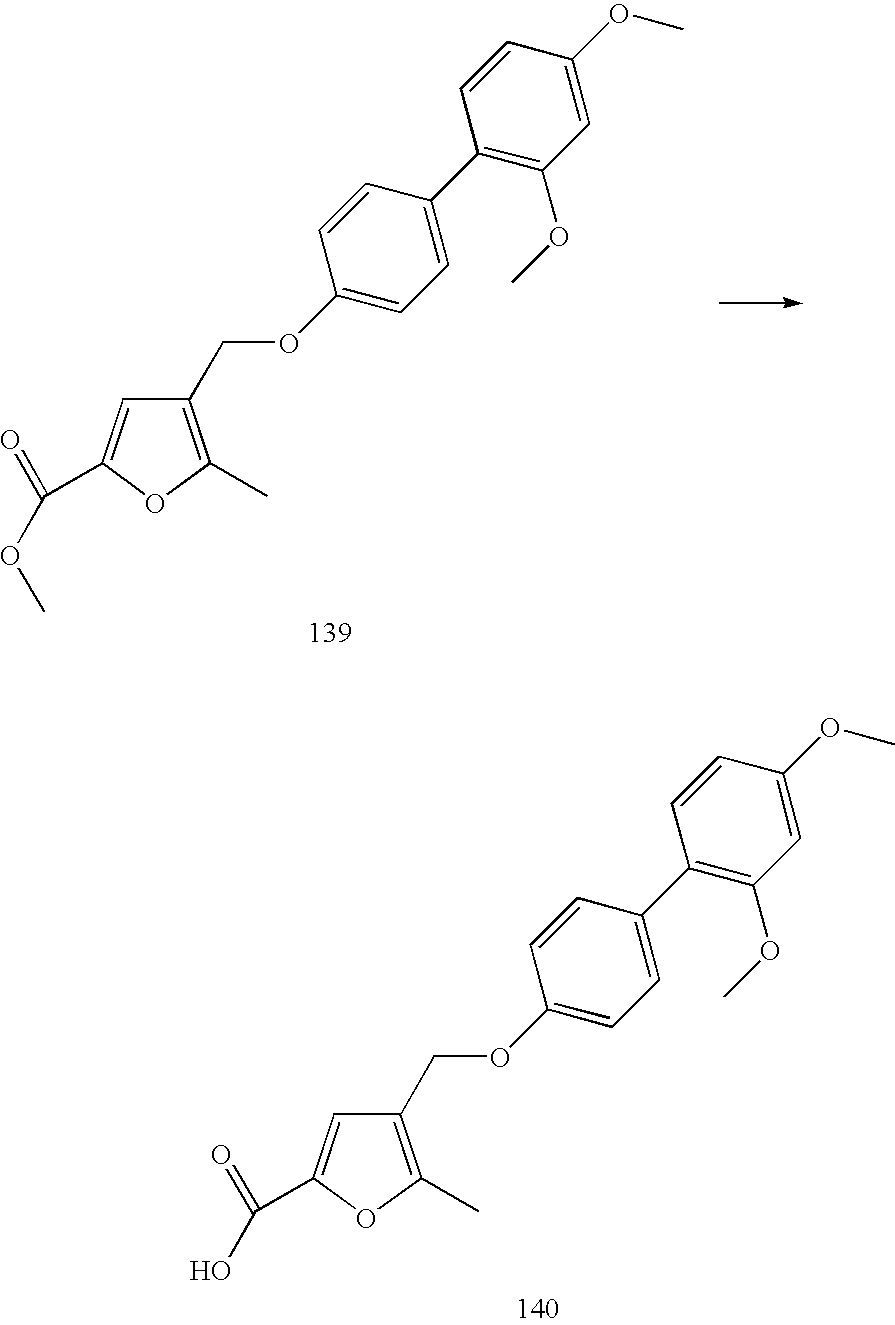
O(CC1=C(C)OC(C(=O)OC)=C1)C1=CC=C(C2=C(OC)C=C(OC)C=C2)C=C1.O(CC1=C(C)OC(C(=O)O)=C1)C1=CC=C(C2=C(OC)C=C(OC)C=C2)C=C1
